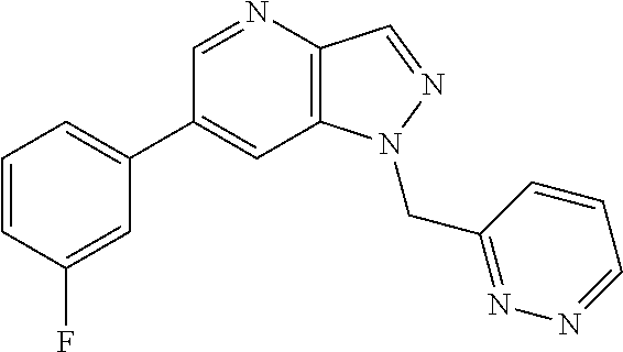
C1(C2=CC=CC(F)=C2)=CC2=C(C=NN2CC2=NN=CC=C2)N=C1
